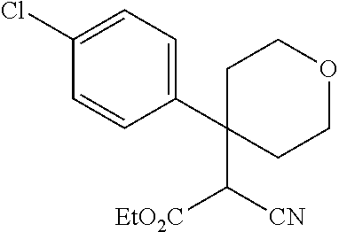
C1C(C([CN])[EtO2C])(C2=CC=C(Cl)C=C2)CCOC1
